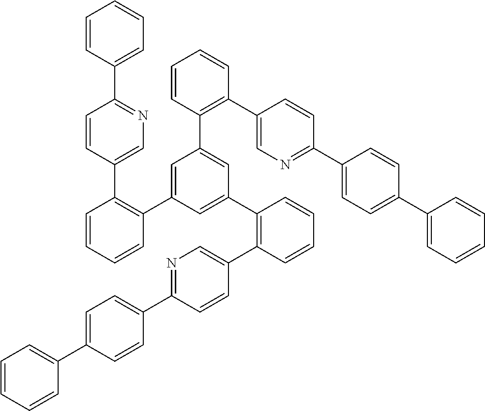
C1=CC(C2=NC=C(C3=C(C4=CC(C5=C(C6=CN=C(C7=CC=C(C8=CC=CC=C8)C=C7)C=C6)C=CC=C5)=CC(C5=C(C6=CN=C(C7=CC=C(C8=CC=CC=C8)C=C7)C=C6)C=CC=C5)=C4)C=CC=C3)C=C2)=CC=C1
